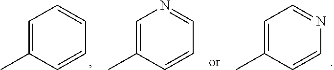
C1=C(C)C=CN=C1.C1=C(C)C=CC=C1.C1=C(C)C=CC=N1
